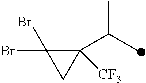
C1([CF3])(C(C)C)C(Br)(Br)C1
